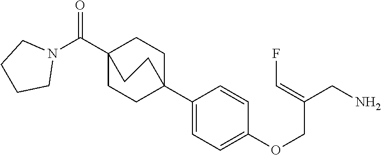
C1C2(C3=CC=C(OCC(CN)=CF)C=C3)CCC(C(=O)N3CCCC3)(C1)CC2
